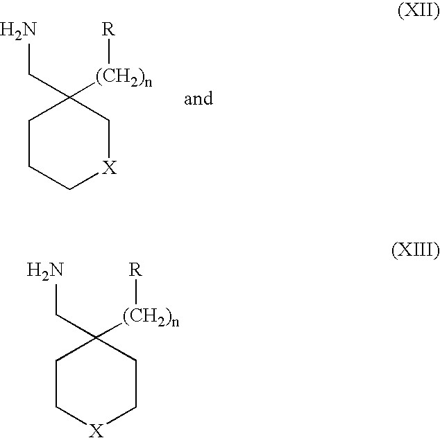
NCC1([(CH2)n][R])CCC[X]C1.NCC1([(CH2)n][R])CC[X]CC1
